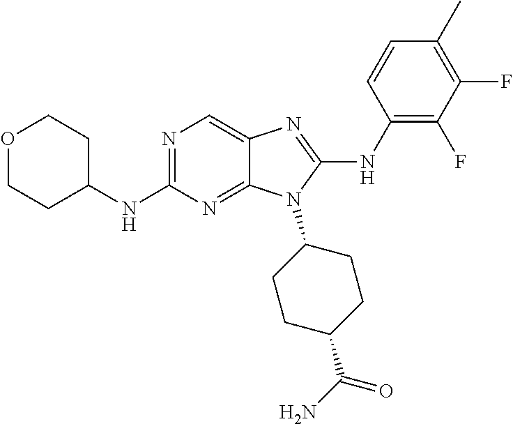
N1=C(NC2CCOCC2)N=C2C(=C1)N=C(NC1=C(F)C(F)=C(C)C=C1)N2C1CCC(C(N)=O)CC1
